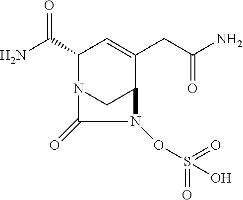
NC(C1N2CC(C(CC(N)=O)=C1)N(OS(=O)(=O)O)C2=O)=O
